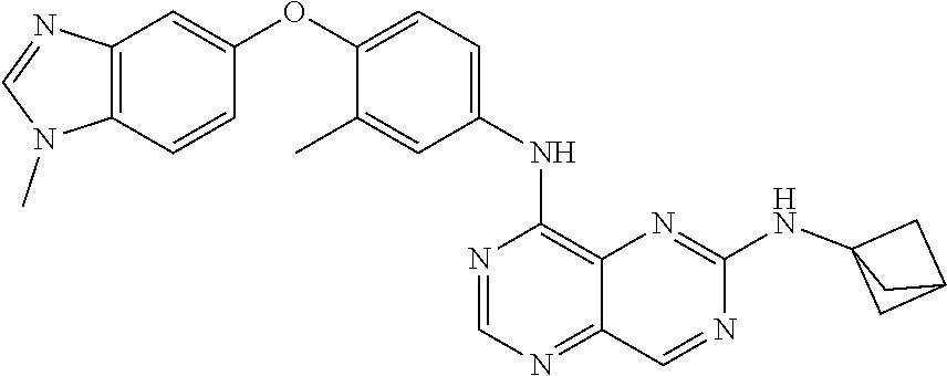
C12(NC3=NC4=C(NC5=CC=C(OC6=CC7=C(C=C6)N(C)C=N7)C(C)=C5)N=CN=C4C=N3)CC(C1)C2
